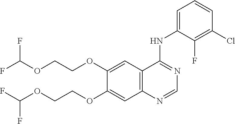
C12=C(C=C(OCCOC(F)F)C(OCCOC(F)F)=C1)C(NC1=CC=CC(Cl)=C1F)=NC=N2
